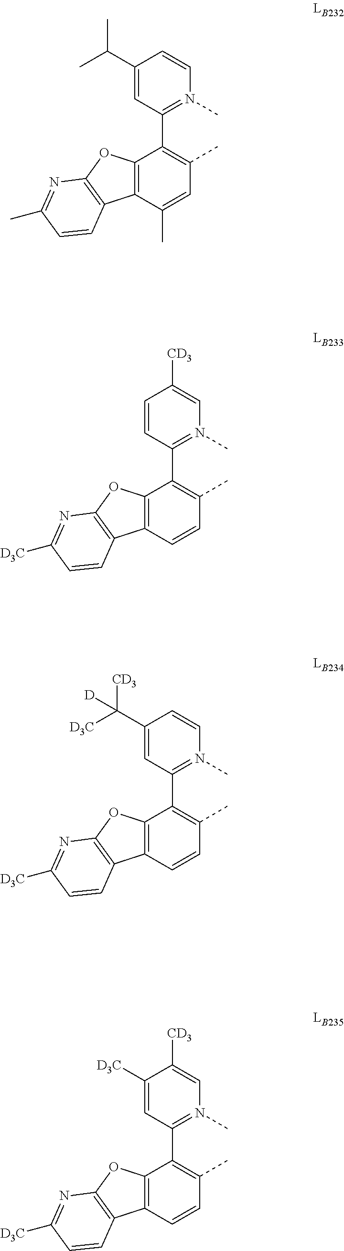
C1(C([CD3])([D3C])[D])=CC(C2=C(C)C=CC3=C2OC2=C3C=CC([D3C])=N2)=N(C)C=C1.C1([D3C])=CC(C2=C(C)C=CC3=C2OC2=C3C=CC([D3C])=N2)=N(C)C=C1[CD3].C1(C(C)C)=CC(C2=C(C)C=C(C)C3=C2OC2=C3C=CC(C)=N2)=N(C)C=C1.C1=CC(C2=C(C)C=CC3=C2OC2=C3C=CC([D3C])=N2)=N(C)C=C1[CD3]
